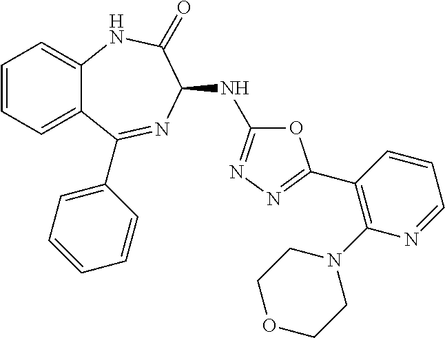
C1(C2=NN=C(NC3N=C(C4=CC=CC=C4)C4=CC=CC=C4NC3=O)O2)=C(N2CCOCC2)N=CC=C1
